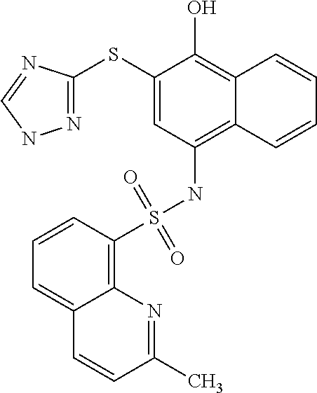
N1=C(SC2=CC(NS(C3=C4C(=CC=C3)C=CC(C)=N4)(=O)=O)=C3C(=C2O)C=CC=C3)N=CN1
